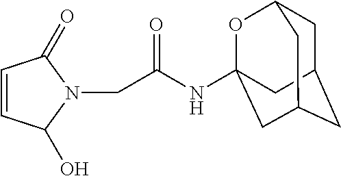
C1=CC(=O)N(CC(NC23OC4CC(CC(C2)C4)C3)=O)C1O
